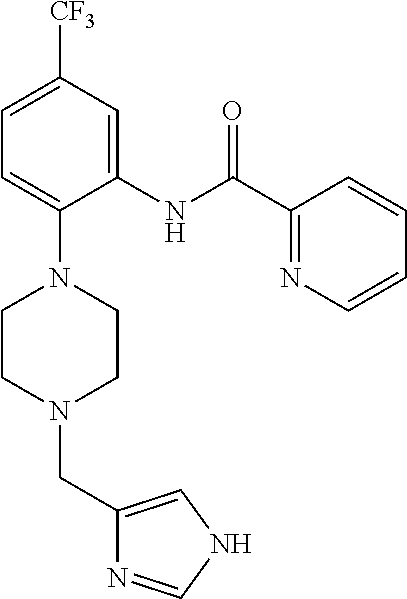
C1=C([CF3])C=C(NC(C2=NC=CC=C2)=O)C(N2CCN(CC3=CNC=N3)CC2)=C1
